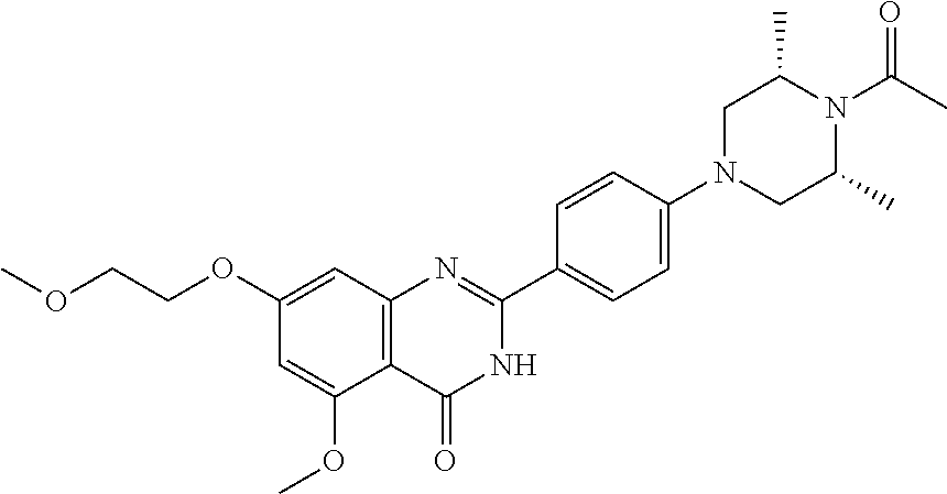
C1(OCCOC)=CC2=C(C(OC)=C1)C(=O)NC(C1=CC=C(N3CC(C)N(C(C)=O)C(C)C3)C=C1)=N2
